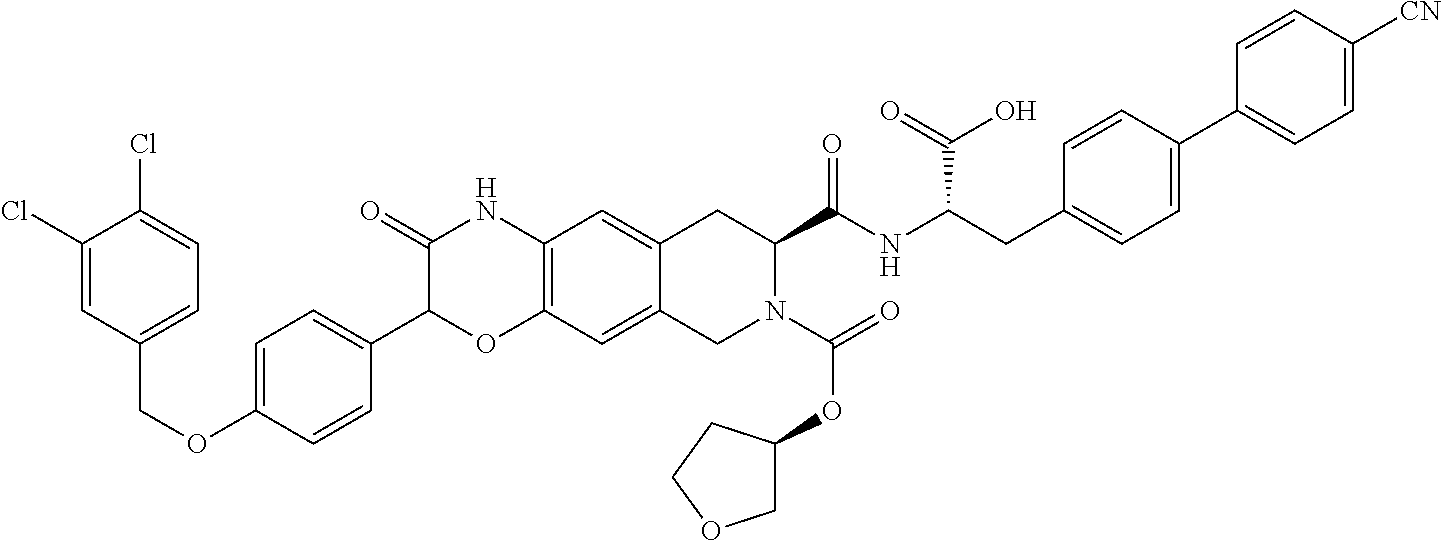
C1(Cl)=CC(COC2=CC=C(C3OC4=C(NC3=O)C=C3C(=C4)CN(C(=O)OC4COCC4)C(C(NC(CC4=CC=C(C5=CC=C([CN])C=C5)C=C4)C(=O)O)=O)C3)C=C2)=CC=C1Cl
